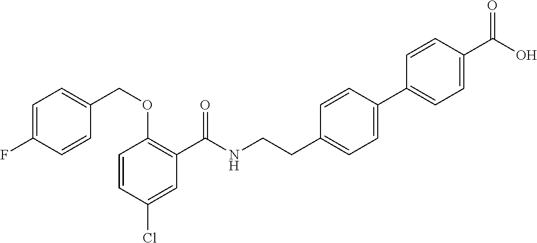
C1=CC(Cl)=CC(C(NCCC2=CC=C(C3=CC=C(C(O)=O)C=C3)C=C2)=O)=C1OCC1=CC=C(F)C=C1
